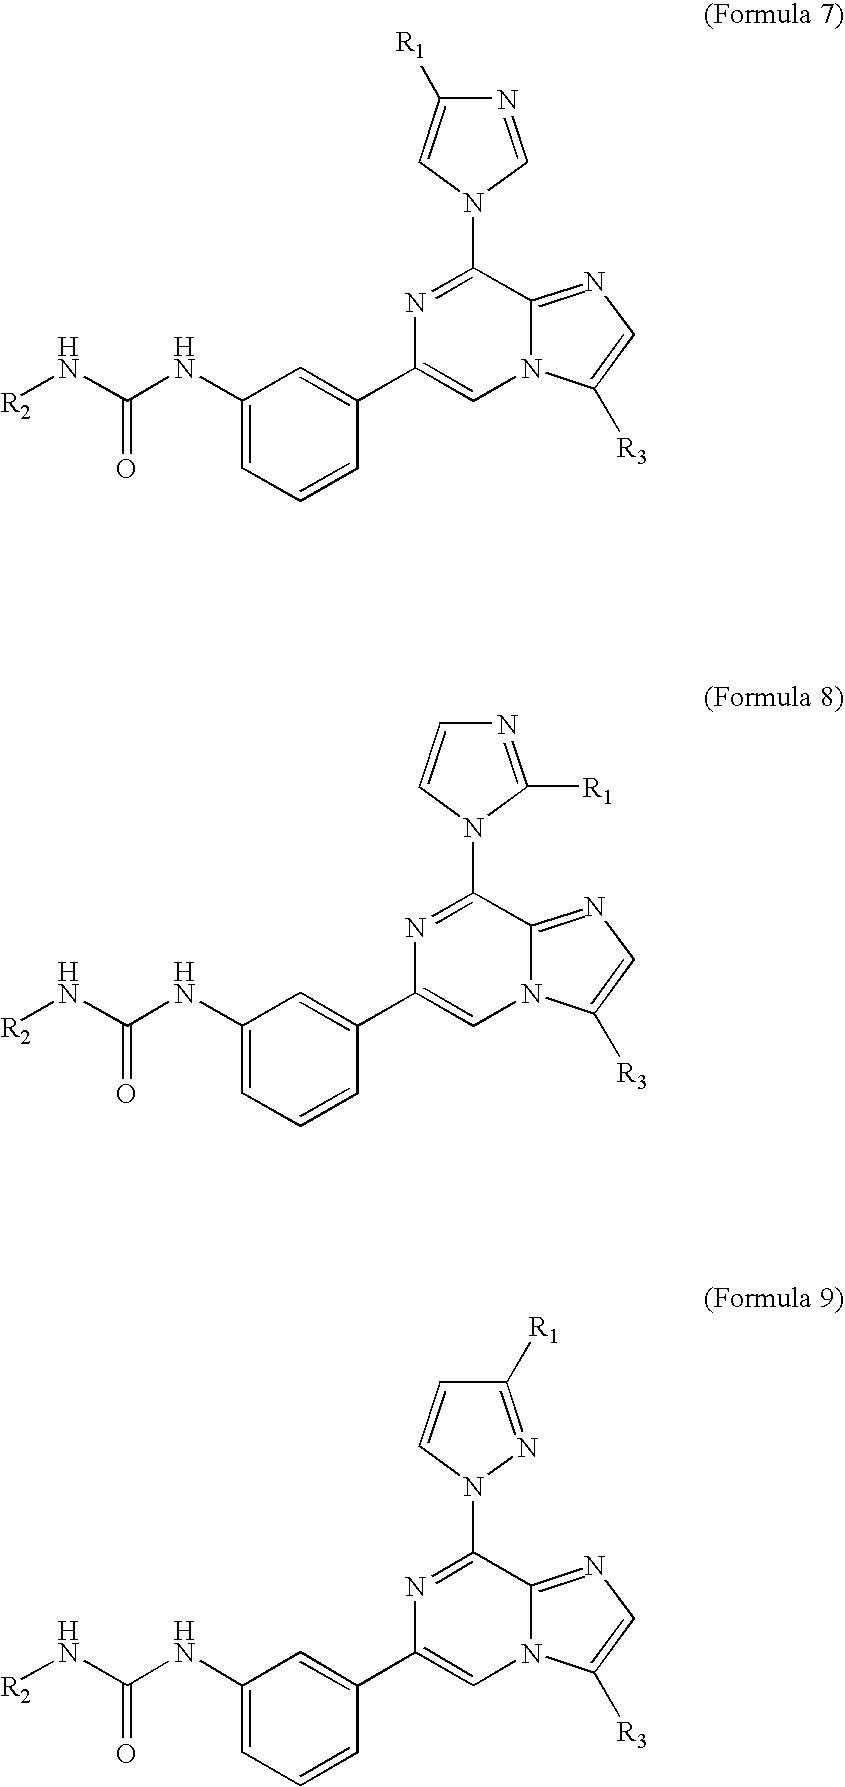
C1=CC(C2=CN3C(=NC=C3[R3])C(N3C=C([R1])N=C3)=N2)=CC(NC(N[R2])=O)=C1.C1=CC(C2=CN3C(=NC=C3[R3])C(N3C=CN=C3[R1])=N2)=CC(NC(N[R2])=O)=C1.C1=CC(C2=CN3C(=NC=C3[R3])C(N3C=CC([R1])=N3)=N2)=CC(NC(N[R2])=O)=C1
